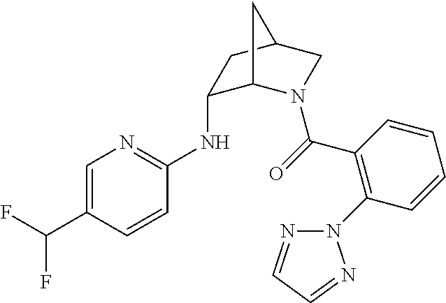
C1=C(C(F)F)C=CC(NC2C3N(C(=O)C4=C(N5N=CC=N5)C=CC=C4)CC(C2)C3)=N1
